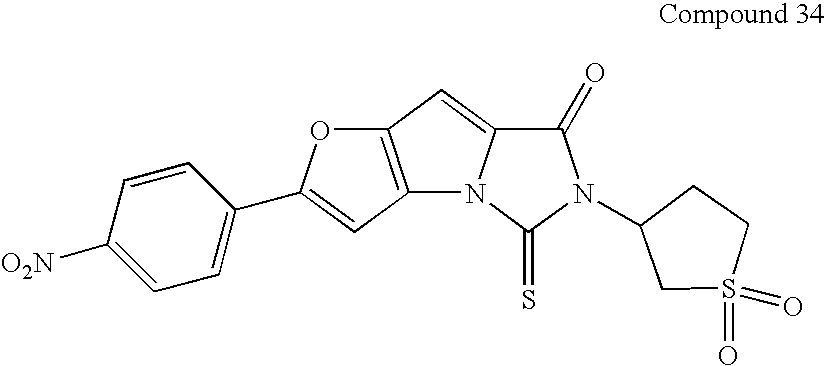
C12=C(C=C(C3=CC=C([O2N])C=C3)O1)N1C(=C2)C(=O)N(C2CS(=O)(=O)CC2)C1=S
